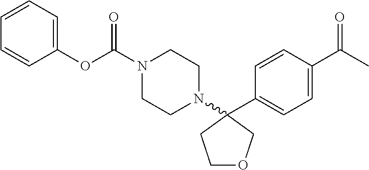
C1(OC(=O)N2CCN(C3(C4=CC=C(C(=O)C)C=C4)CCOC3)CC2)=CC=CC=C1
